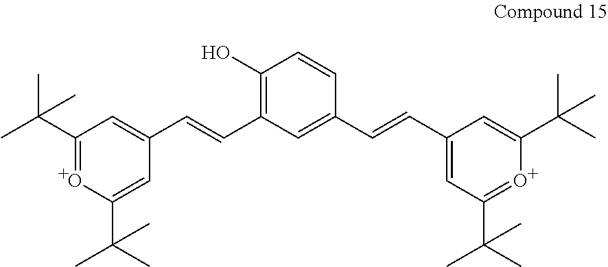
C1(C(C)(C)C)=OC(C(C)(C)C)=CC(C=CC2=C(O)C=CC(C=CC3=CC(C(C)(C)C)=OC(C(C)(C)C)=C3)=C2)=C1
